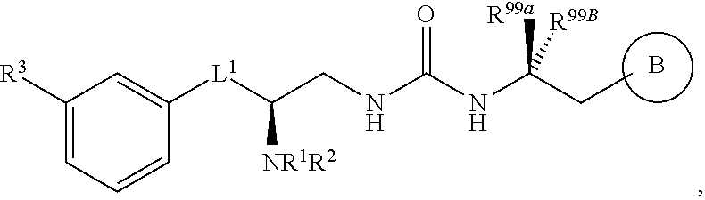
B.C(CNC(NC(CC)([R99a])[R99B])=O)([L1]C1=CC([R3])=CC=C1)[NR1R2]
